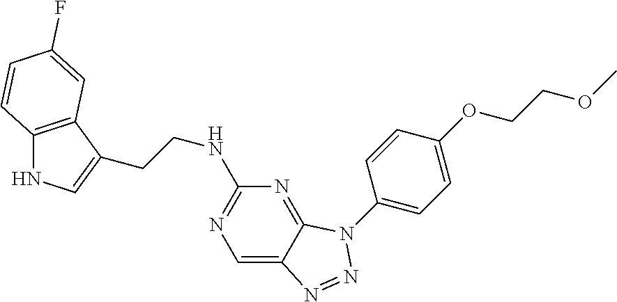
C1=C2C(=NC(NCCC3=CNC4=C3C=C(F)C=C4)=N1)N(C1=CC=C(OCCOC)C=C1)N=N2
